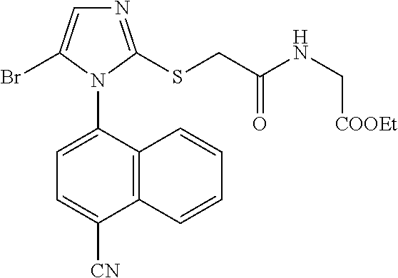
C12=C(C(N3C(Br)=CN=C3SCC(NC[COOEt])=O)=CC=C1[CN])C=CC=C2
